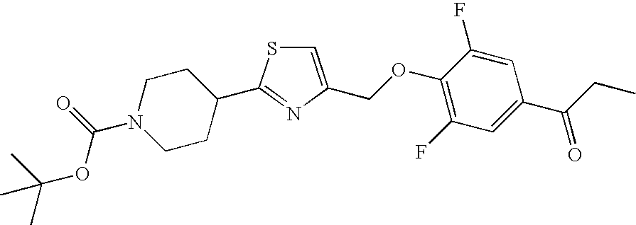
C1=C(COC2=C(F)C=C(C(CC)=O)C=C2F)N=C(C2CCN(C(=O)OC(C)(C)C)CC2)S1
